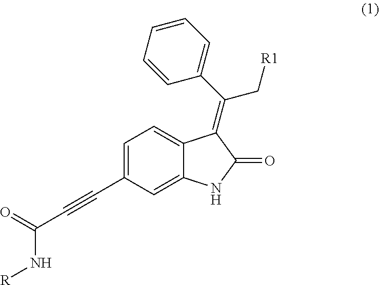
C1=CC(C(=C2C3=CC=C(C#CC(=O)N[R])C=C3NC2=O)C[R1])=CC=C1
